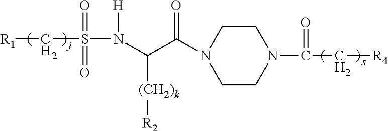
[R1]CS(N(C(C(N1CCN(C(C[R4])=O)CC1)=O)[(CH2)k][R2])[H])(=O)=O
